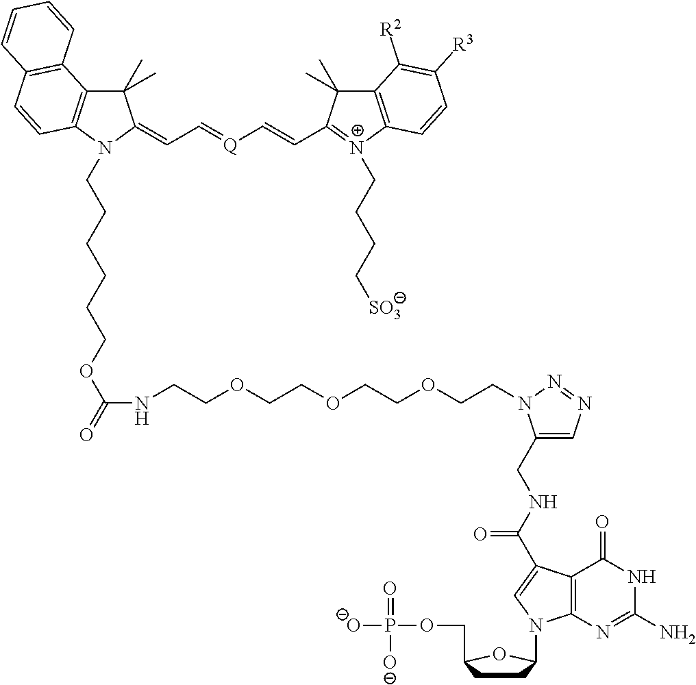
C1(C)(C)C2=C(N(CCCCCCOC(=O)NCCOCCOCCOCCN3C(CNC(=O)C4=CN(C5CCC(COP([O-])(=O)[O-])O5)C5=C4C(=O)NC(N)=N5)=CN=N3)C1=CC=[Q]C=CC1=[N+](CCCC[SO3])C3=C(C1(C)C)C([R2])=C([R3])C=C3)C=CC1=C2C=CC=C1
